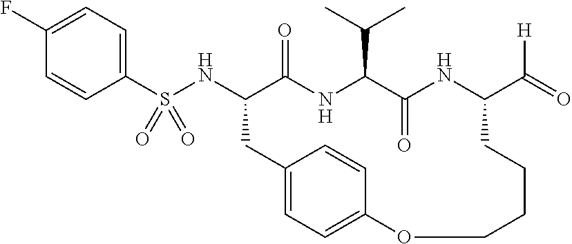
C12=CC=C(C=C1)OCCCCC(C(=O)[H])NC(=O)C(C(C)C)NC(=O)C(NS(=O)(C1=CC=C(F)C=C1)=O)C2
